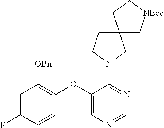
C1(OC2=CN=CN=C2N2CC3(CC2)C[NBoc]CC3)=C([OBn])C=C(F)C=C1
